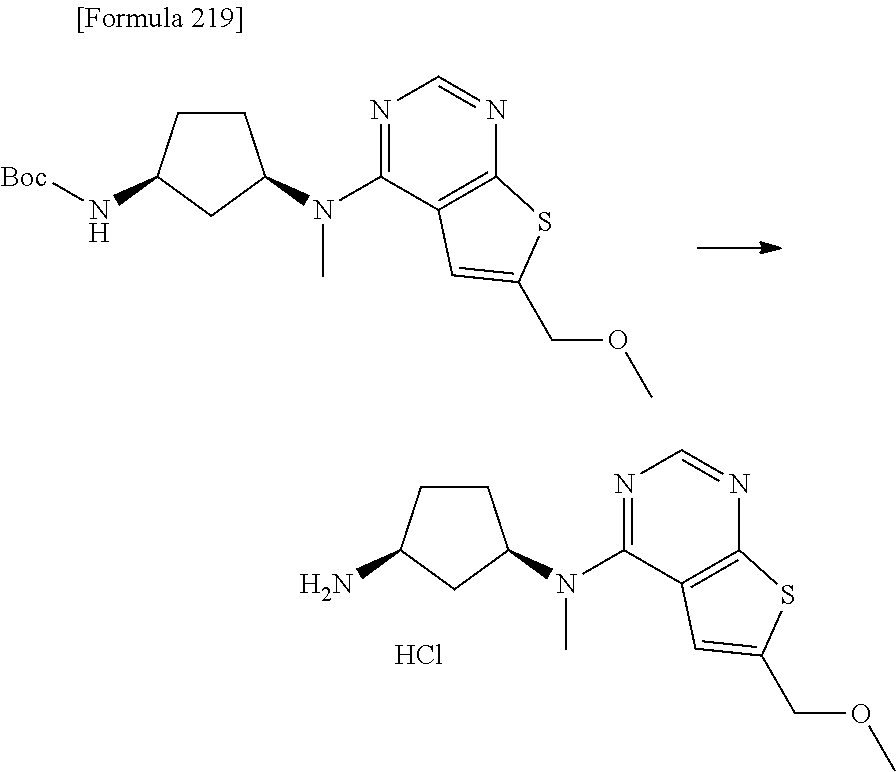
C1CC(N[Boc])CC1N(C)C1=NC=NC2=C1C=C(COC)S2.C1CC(N)CC1N(C)C1=NC=NC2=C1C=C(COC)S2.Cl
